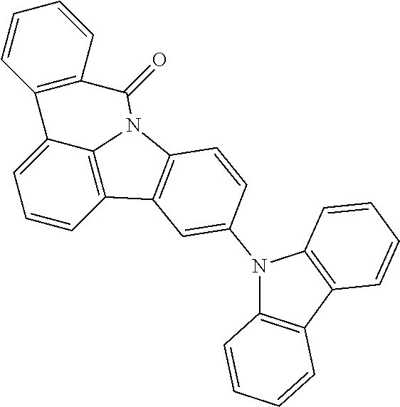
C1=CC2=C3C(=C1)C1=C(C=CC=C1)C(=O)N3C1=C2C=C(N2C3=C(C4=C2C=CC=C4)C=CC=C3)C=C1
